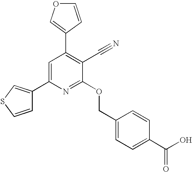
C1=CSC=C1C1=CC(C2=COC=C2)=C(C#N)C(OCC2=CC=C(C(O)=O)C=C2)=N1
